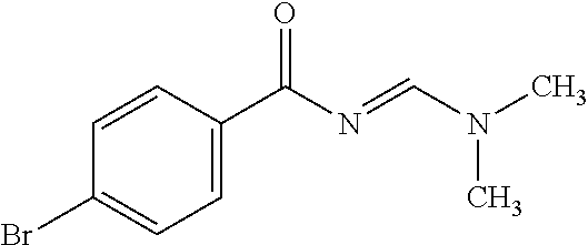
C1=CC(C(N=CN(C)C)=O)=CC=C1Br
